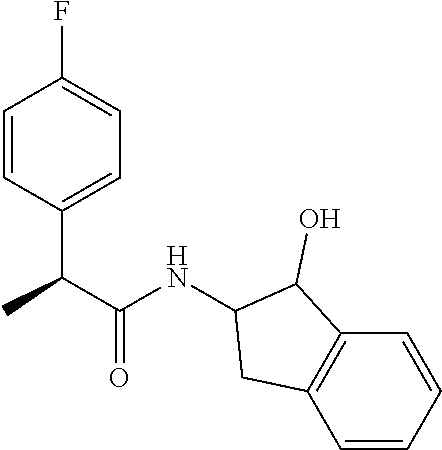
C1=CC(C(C(=O)NC2C(O)C3=C(C=CC=C3)C2)C)=CC=C1F
